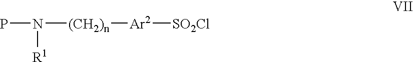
PN([(CH2)n][Ar2][SO2Cl])[R1]
